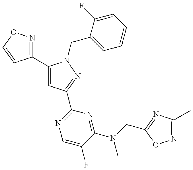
C1(C2=CC(C3=NC=C(F)C(N(C)CC4=NC(C)=NO4)=N3)=NN2CC2=CC=CC=C2F)=NOC=C1
